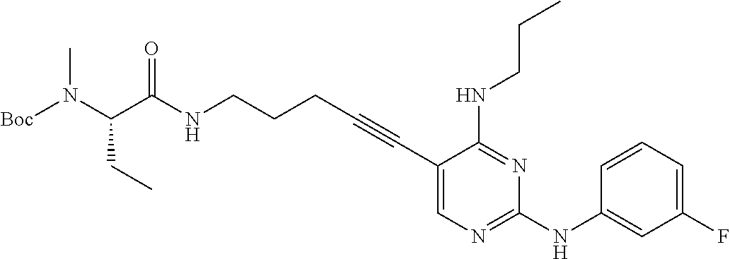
N(CCCC#CC1=CN=C(NC2=CC(F)=CC=C2)N=C1NCCC)C(C(N([Boc])C)CC)=O
